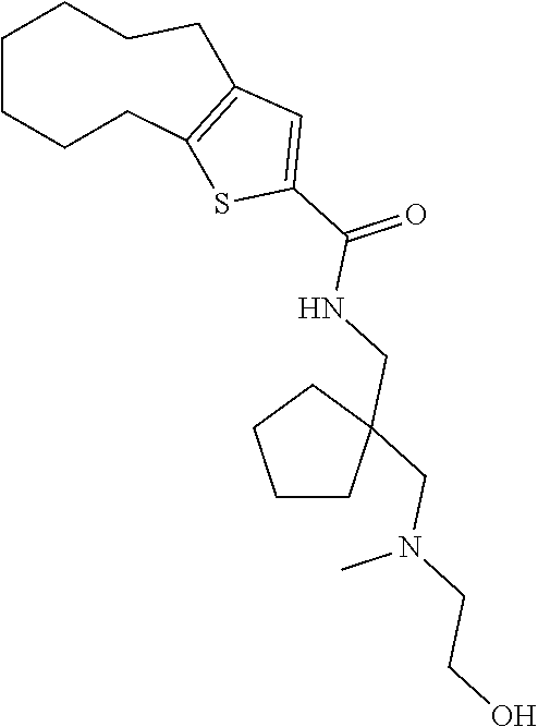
C1CCCC2=C(C=C(C(NCC3(CN(CCO)C)CCCC3)=O)S2)CCC1
